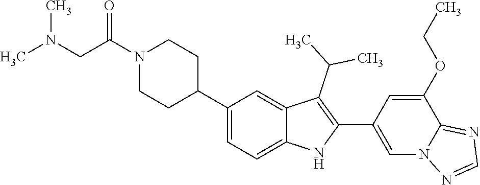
N1(C(CN(C)C)=O)CCC(C2=CC=C3C(=C2)C(C(C)C)=C(C2=CN4C(=NC=N4)C(OCC)=C2)N3)CC1
